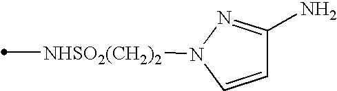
[NHSO2(CH2)2](C)N1C=CC(N)=N1
